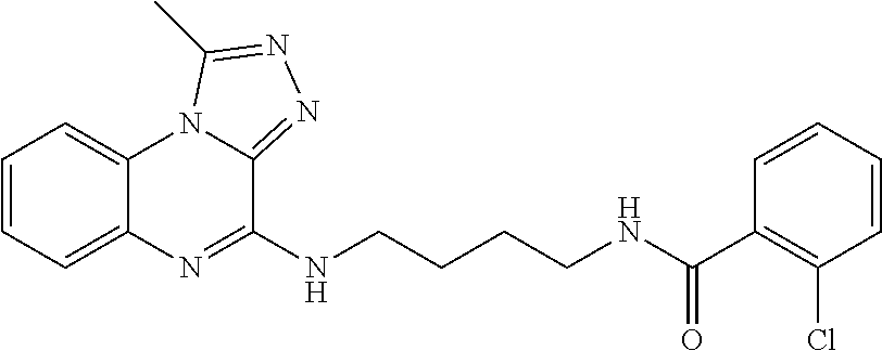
C1=CC=C2C(=C1)N1C(=NN=C1C)C(NCCCCNC(C1=C(Cl)C=CC=C1)=O)=N2
